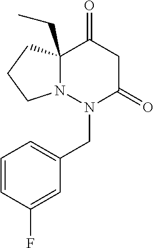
N12C(CC)(CCC1)C(=O)CC(=O)N2CC1=CC=CC(F)=C1
